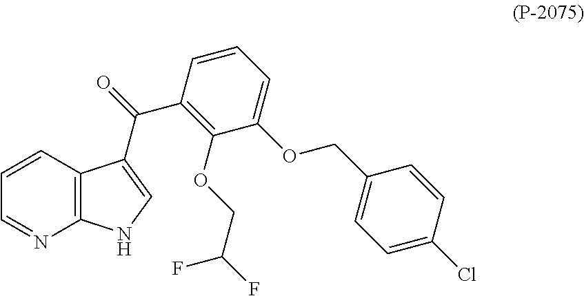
C1=CC2=C(N=C1)NC=C2C(C1=C(OCC(F)F)C(OCC2=CC=C(Cl)C=C2)=CC=C1)=O
